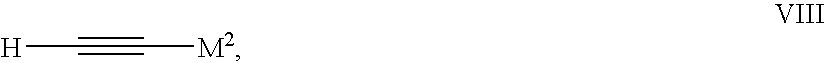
[H]C#C[M2]
